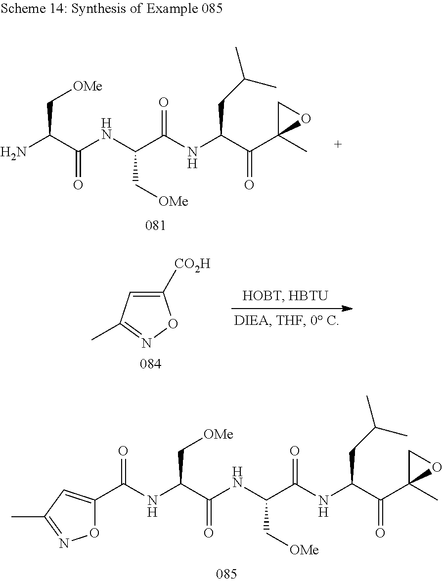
C(C(NC(C(NC(C(N)C[OMe])=O)C[OMe])=O)C(C1(C)OC1)=O)C(C)C.C1([CO2H])=CC(C)=NO1.C(C(NC(C(NC(C(NC(C1=CC(C)=NO1)=O)C[OMe])=O)C[OMe])=O)C(C1(C)OC1)=O)C(C)C
